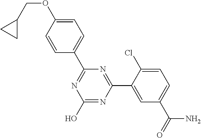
N1=C(C2=CC=C(OCC3CC3)C=C2)N=C(C2=CC(C(N)=O)=CC=C2Cl)N=C1O
